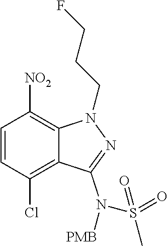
C1=CC(Cl)=C2C(=C1[NO2])N(CCCF)N=C2N(S(=O)(C)=O)[PMB]
